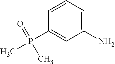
C1=CC(P(C)(=O)C)=CC(N)=C1
